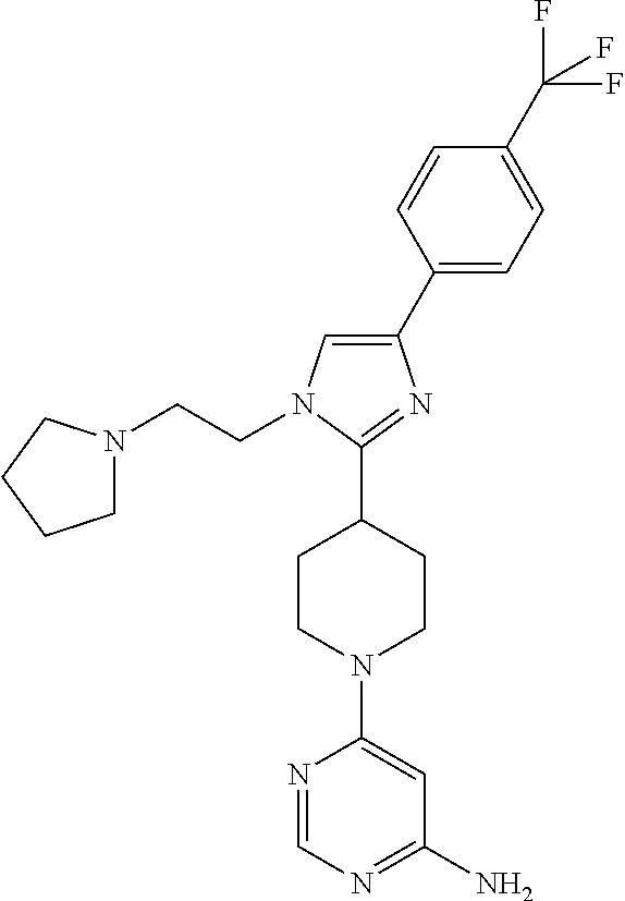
C1(C2=CC=C(C(F)(F)F)C=C2)=CN(CCN2CCCC2)C(C2CCN(C3=CC(N)=NC=N3)CC2)=N1
